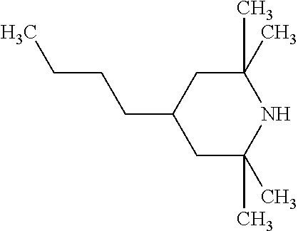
C1C(C)(C)NC(C)(C)CC1CCCC
